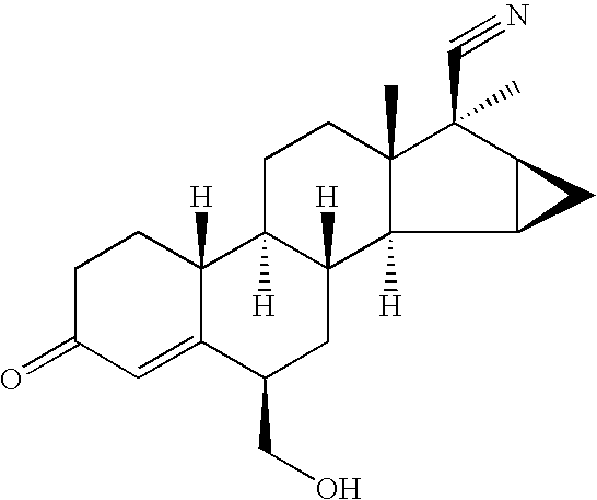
C1=C2C([H])(CCC1=O)C1([H])C([H])(CC2CO)C2([H])C(C)(CC1)C(C#N)(C)C1C2C1
